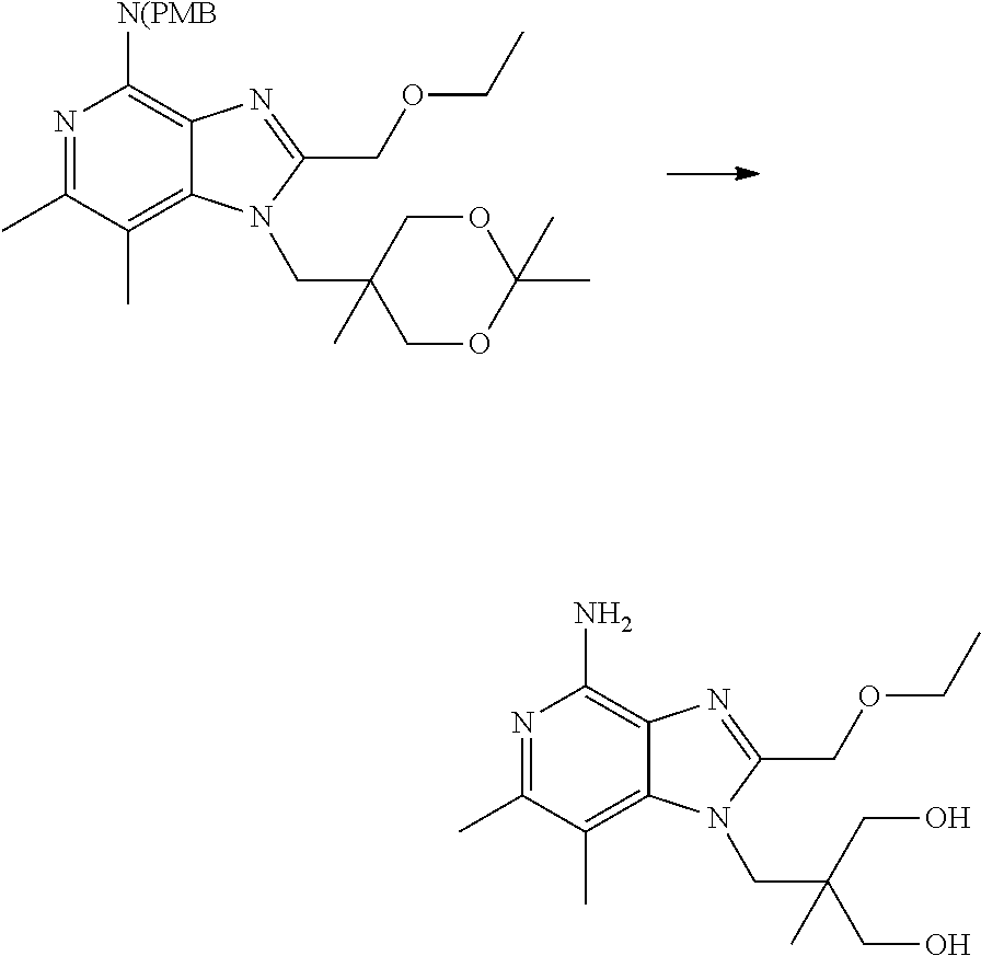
C1(C)=NC([N(PMB])=C2C(=C1C)N(CC1(C)COC(C)(C)OC1)C(COCC)=N2.C1(C)=NC(N)=C2C(=C1C)N(CC(CO)(CO)C)C(COCC)=N2
